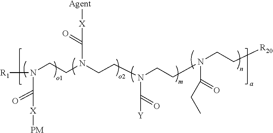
[R1]N(CCN(CCN(CCN(CC[R20])C(=O)CC)C([Y])=O)C(=O)[X][Agent])C([X][PM])=O
